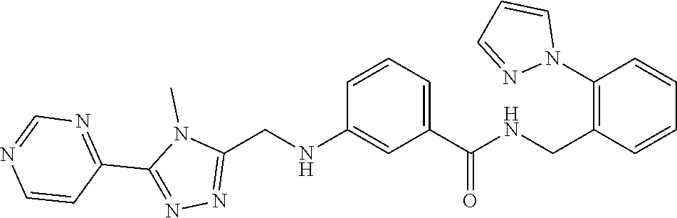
C1(C2=NN=C(CNC3=CC(C(=O)NCC4=C(N5C=CC=N5)C=CC=C4)=CC=C3)N2C)=NC=NC=C1
